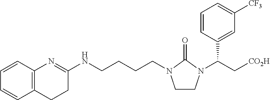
C(CCN1CCN(C(C2=CC([CF3])=CC=C2)C[CO2H])C1=O)CNC1=NC2=C(CC1)C=CC=C2
